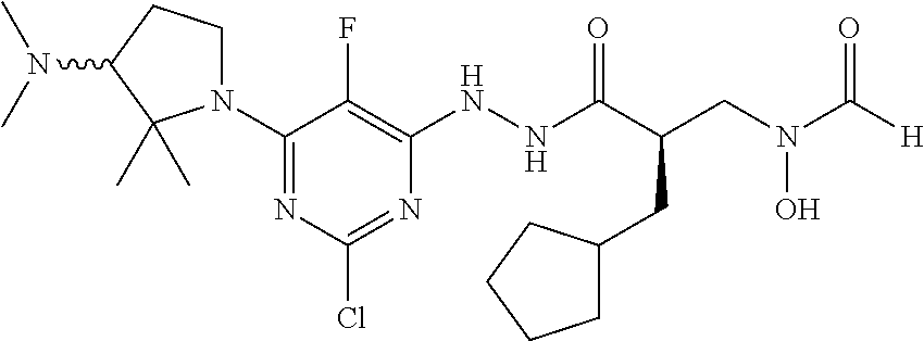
N1(C2=NC(Cl)=NC(NNC(C(CN(C([H])=O)O)CC3CCCC3)=O)=C2F)CCC(N(C)C)C1(C)C
